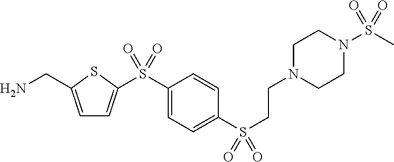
C1=C(CN)SC(S(C2=CC=C(S(CCN3CCN(S(=O)(C)=O)CC3)(=O)=O)C=C2)(=O)=O)=C1
